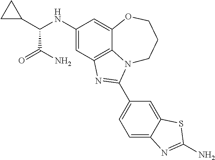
C1(NC(C2CC2)C(N)=O)=CC2=C3C(=C1)OCCCN3C(C1=CC=C3C(=C1)SC(N)=N3)=N2
